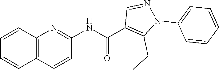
C1=CC2=C(C=C1)C=CC(NC(=O)C1=C(CC)N(C3=CC=CC=C3)N=C1)=N2
